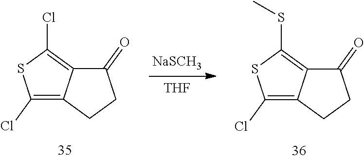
C1(Cl)=C2C(=C(Cl)S1)C(=O)CC2.[NaSCH3].[THF].C1(Cl)=C2C(=C(SC)S1)C(=O)CC2
